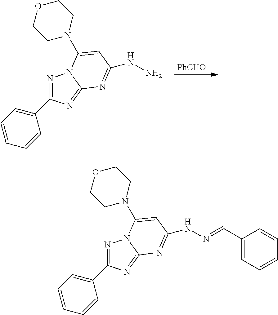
[PhCHO].N1=C(C2=CC=CC=C2)N=C2N1C(N1CCOCC1)=CC(NN)=N2.N1=C(C2=CC=CC=C2)N=C2N1C(N1CCOCC1)=CC(NN=CC1=CC=CC=C1)=N2
